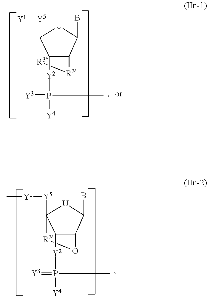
BC1C2[R3][R3]C([Y5][Y1]C)([U]1)C2[Y2]P(=[Y3])([Y4])C.BC1C2O[R3]C([Y5][Y1]C)([U]1)C2[Y2]P(=[Y3])([Y4])C
